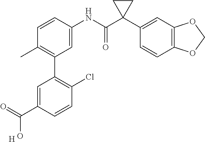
C1(C)=C(C2=C(Cl)C=CC(C(=O)O)=C2)C=C(NC(C2(C3=CC4=C(C=C3)OCO4)CC2)=O)C=C1.[H]
